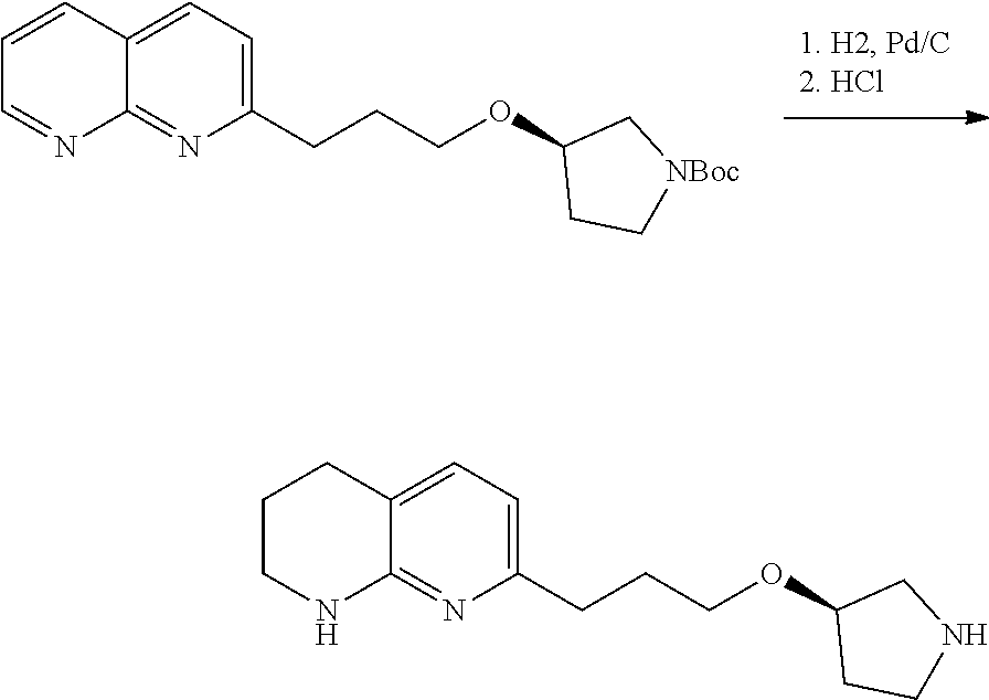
C(CCOC1CC[NBoc]C1)C1=CC=C2C(=N1)N=CC=C2.C(CCOC1CCNC1)C1=CC=C2C(=N1)NCCC2
